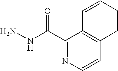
NNC(=O)C1=NC=CC2=C1C=CC=C2
